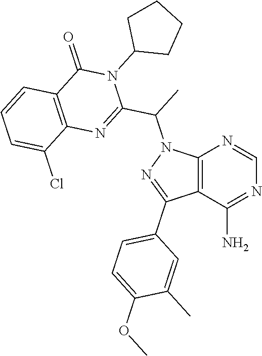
C12=C(C(N)=NC=N1)C(C1=CC=C(OC)C(C)=C1)=NN2C(C)C1=NC2=C(C(=O)N1C1CCCC1)C=CC=C2Cl
